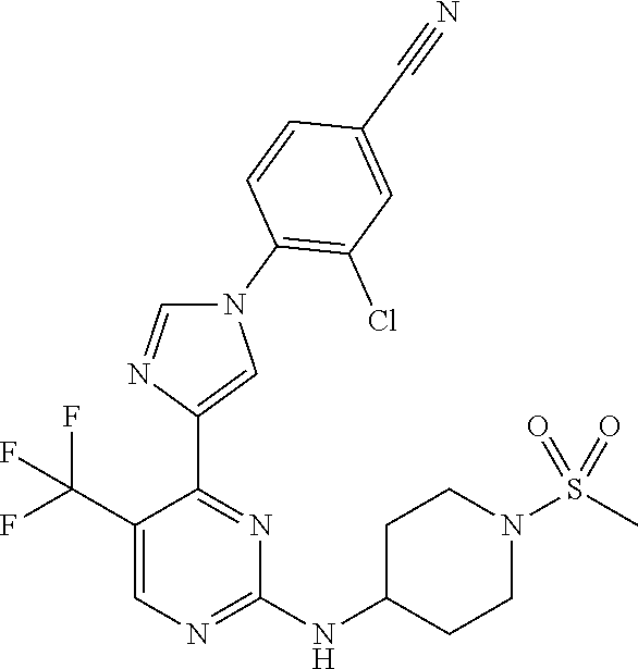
C1(C(F)(F)F)=CN=C(NC2CCN(S(C)(=O)=O)CC2)N=C1C1=CN(C2=C(Cl)C=C(C#N)C=C2)C=N1
